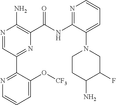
N1=CC(C2=NC=CC=C2O[CF3])=NC(C(NC2=NC=CC=C2N2CCC(N)C(F)C2)=O)=C1N
